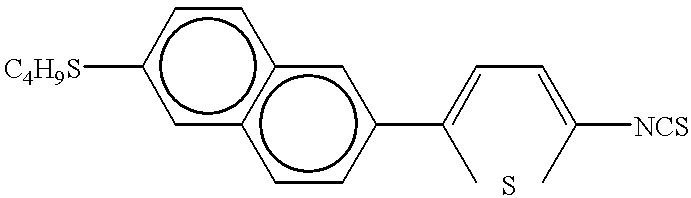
[C4H9S]c1cc2c(cc1)cc(C(C)=CC=C(C)[NCS])cc2
